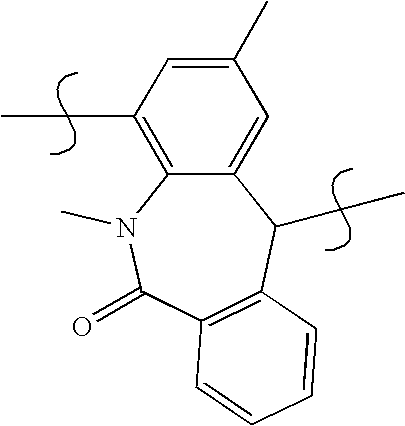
C12=C(CC)C=C(C)C=C1C(CC)C1=C(C(=O)N2C)C=CC=C1
